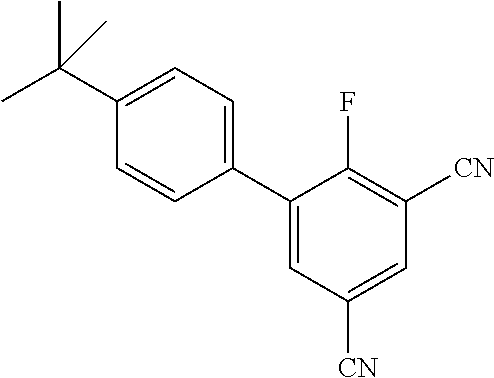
C1(C2=CC=C(C(C)(C)C)C=C2)=CC([CN])=CC([CN])=C1F
